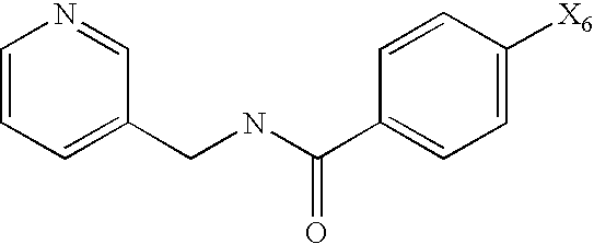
C1=CC=C(CNC(C2=CC=C([X6])C=C2)=O)C=N1
